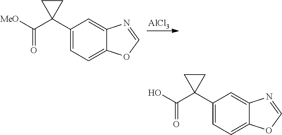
[AlCl3].C1(C2(C([MeO])=O)CC2)=CC=C2C(=C1)N=CO2.C1(C2(C(O)=O)CC2)=CC=C2C(=C1)N=CO2
